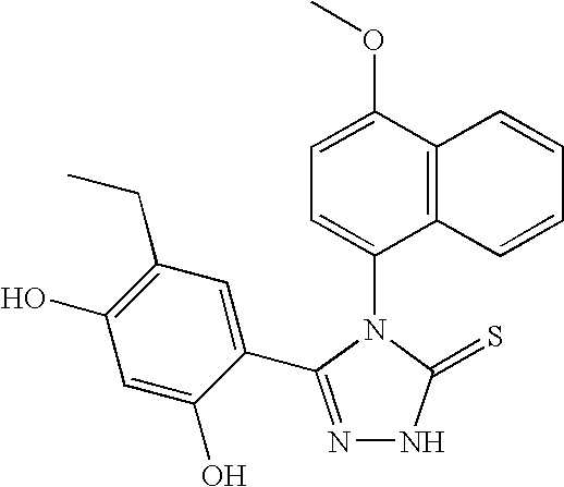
N1=C(C2=CC(CC)=C(O)C=C2O)N(C2=CC=C(OC)C3=C2C=CC=C3)C(=S)N1
